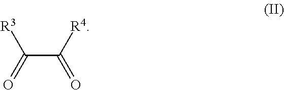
C(C([R4])=O)(=O)[R3]
